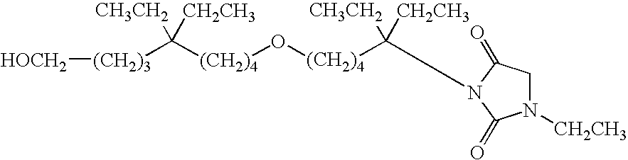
[(CH2)4](O[(CH2)4]C([CH3CH2])([CH2CH3])N1C(=O)CN([CH2CH3])C1=O)C([CH3CH2])([CH2CH3])[(CH2)3][HOCH2]
